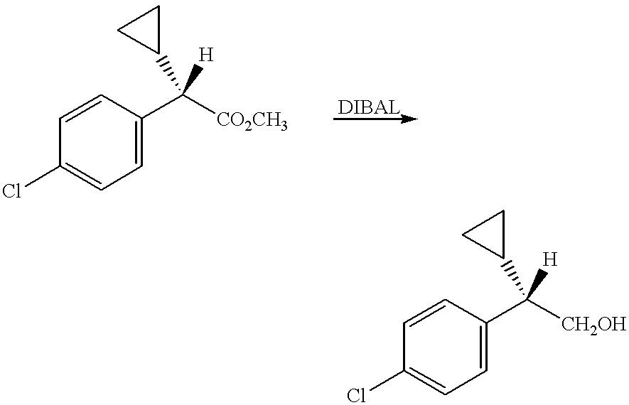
C(C1=CC=C(Cl)C=C1)(C1CC1)([H])[CO2CH3].C1(C(C2CC2)([H])[CH2OH])=CC=C(Cl)C=C1
